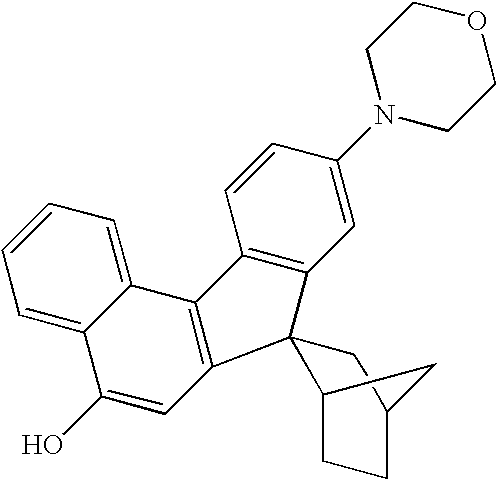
C1=C(N2CCOCC2)C=CC2=C1C1(C3=C2C2=CC=CC=C2C(O)=C3)C2CCC(C1)C2
